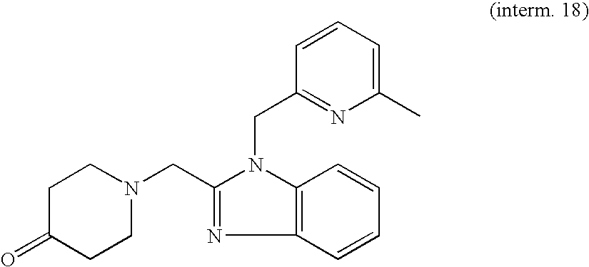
C1C(=O)CCN(CC2=NC3=C(N2CC2=NC(C)=CC=C2)C=CC=C3)C1
